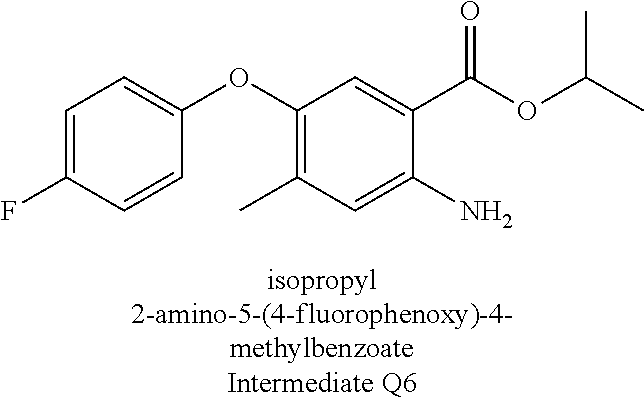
C1=C(F)C=CC(OC2=C(C)C=C(N)C(C(OC(C)C)=O)=C2)=C1
